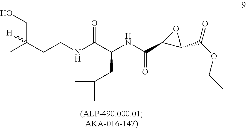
CC(CCNC(C(NC(C1C(C(OCC)=O)O1)=O)CC(C)C)=O)(CO)[H]
